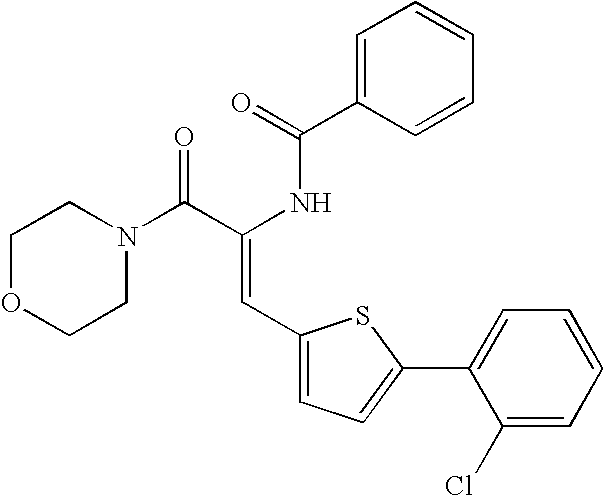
C1=C(C(=O)NC(C(N2CCOCC2)=O)=CC2=CC=C(C3=CC=CC=C3Cl)S2)C=CC=C1
